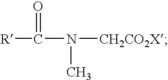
[R]C(=O)N(C)[CH2CO2X]
